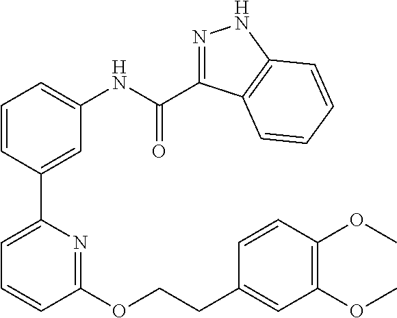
C1=CC(C2=CC=CC(OCCC3=CC(OC)=C(OC)C=C3)=N2)=CC(NC(=O)C2=NNC3=C2C=CC=C3)=C1
